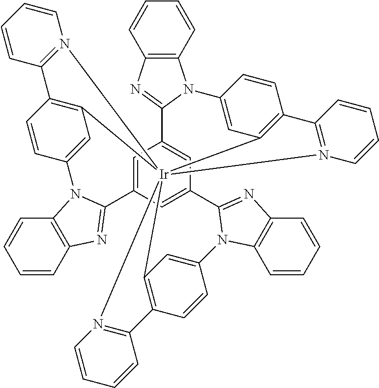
C12=CC3=CC(=C1)C1=NC4=C(N1C1=CC5=C(C=C1)C1=N([Ir]567(C5=C(C=CC(=C5)N5C8=C(C=CC=C8)N=C25)C2=N6C=CC=C2)C2=C(C=CC(=C2)N2C5=C(C=CC=C5)N=C32)C2=N7C=CC=C2)C=CC=C1)C=CC=C4
